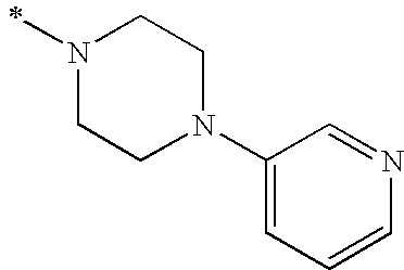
N1(C)CCN(C2=CC=CN=C2)CC1
